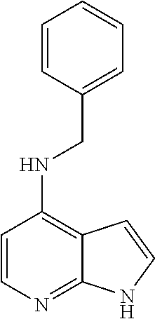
C1=CN=C2C(=C1NCC1=CC=CC=C1)C=CN2
